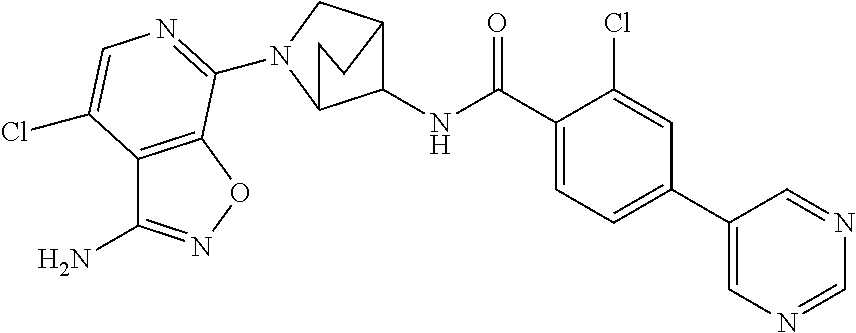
C1(C(NC2C3CN(C4=NC=C(Cl)C5=C4ON=C5N)C2CC3)=O)=CC=C(C2=CN=CN=C2)C=C1Cl
